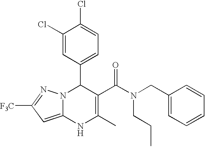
C1(Cl)=CC(C2N3C(=CC([F3C])=N3)NC(C)=C2C(N(CCC)CC2=CC=CC=C2)=O)=CC=C1Cl
